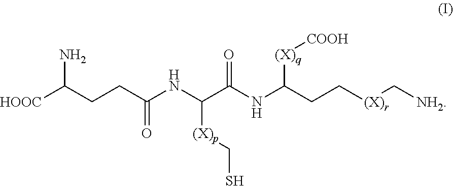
[HOOC]C(CCC(NC(C(NC(CC[(X)r]C[NH2])[(X)q][COOH])=O)[(X)p]CS)=O)N
